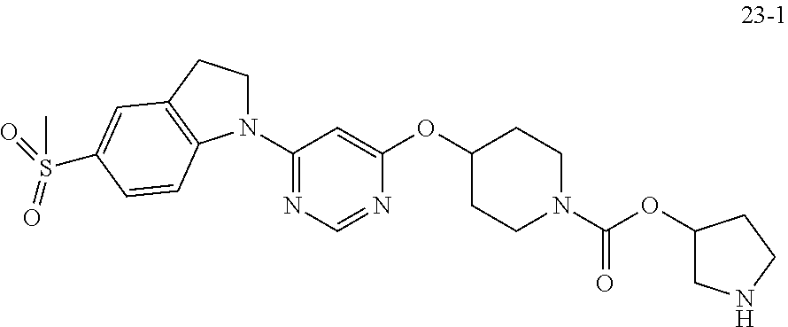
C1(N2CCC3=C2C=CC(S(=O)(=O)C)=C3)=NC=NC(OC2CCN(C(OC3CNCC3)=O)CC2)=C1
